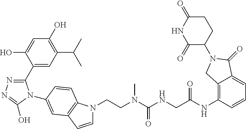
C1(C2=NN=C(O)N2C2=CC3=C(N(CCN(C(NCC(NC4=C5C(=CC=C4)C(=O)N(C4CCC(=O)NC4=O)C5)=O)=O)C)C=C3)C=C2)=CC(C(C)C)=C(O)C=C1O
